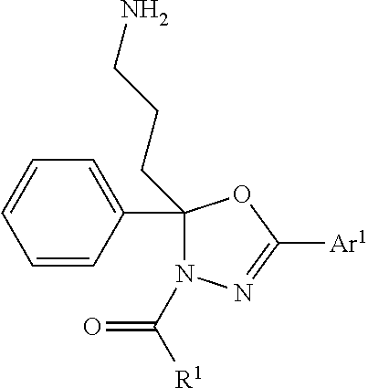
C1(C2=CC=CC=C2)(CCCN)N(C([R1])=O)N=C([Ar1])O1
